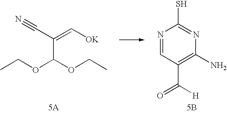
N1=CC(C([H])=O)=C(N)N=C1S.[5B].CCOC(OCC)C(C#N)=C[OK]
